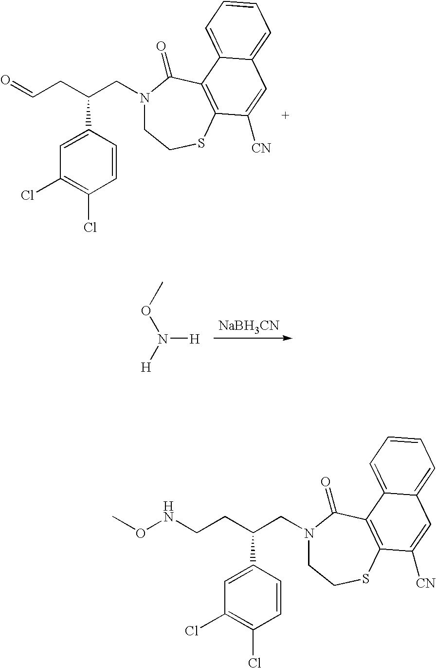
C1=C(C(CC=O)CN2CCSC3=C(C2=O)C2=CC=CC=C2C=C3[CN])C=CC(Cl)=C1Cl.[NaBH3CN].N([H])(OC)[H].C1=C(C(CCNOC)CN2CCSC3=C(C2=O)C2=CC=CC=C2C=C3[CN])C=CC(Cl)=C1Cl
